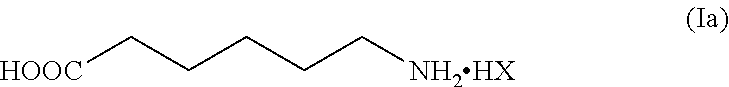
[HOOC]CCCCC[NH2HX]
